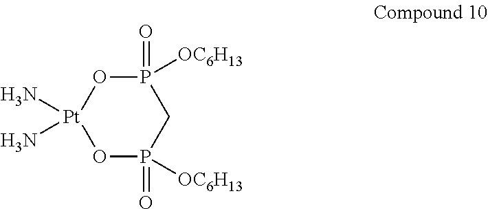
[Pt]1(N)(N)OP(=O)([OC6H13])CP(=O)([OC6H13])O1
